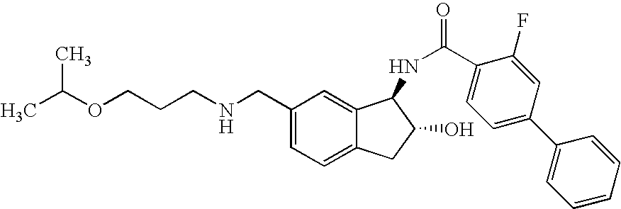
C1(CNCCCOC(C)C)=CC=C2C(=C1)C(NC(=O)C1=CC=C(C3=CC=CC=C3)C=C1F)C(O)C2
